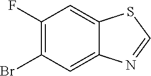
C12=CC(F)=C(Br)C=C1N=CS2
